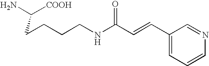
NC([COOH])CCCCNC(C=CC1=CC=CN=C1)=O
